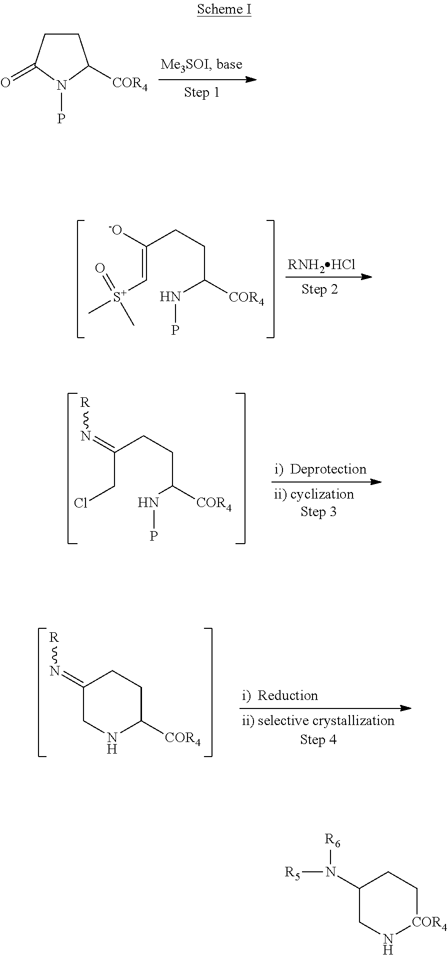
C1CC(=O)N(P)C1[COR4].[RNH2HCl].C(=C[S+](=O)(C)C)(CCC(NP)[COR4])[-O].C(CCl)(CCC(NP)[COR4])=N[R].C1(=N[R])CNC([COR4])CC1.C1(N([R6])[R5])CN[COR4]CC1
